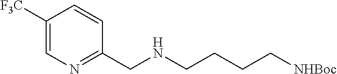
C1([F3C])=CN=C(CNCCCC[NHBoc])C=C1
